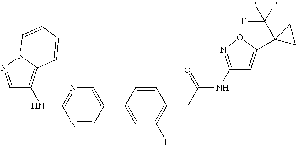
N1=CC(C2=CC(F)=C(CC(NC3=NOC(C4(C(F)(F)F)CC4)=C3)=O)C=C2)=CN=C1NC1=C2N(N=C1)C=CC=C2
